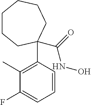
C1CCC(C2=C(C)C(F)=CC=C2)(C(=O)NO)CCC1
